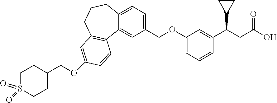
C12=CC=C(COC3=CC=CC(C(CC(O)=O)C4CC4)=C3)C=C1C1=C(CCC2)C=C(OCC2CCS(=O)(=O)CC2)C=C1
